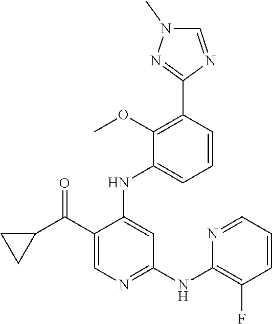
C1=CC(C2=NN(C)C=N2)=C(OC)C(NC2=CC(NC3=C(F)C=CC=N3)=NC=C2C(C2CC2)=O)=C1
